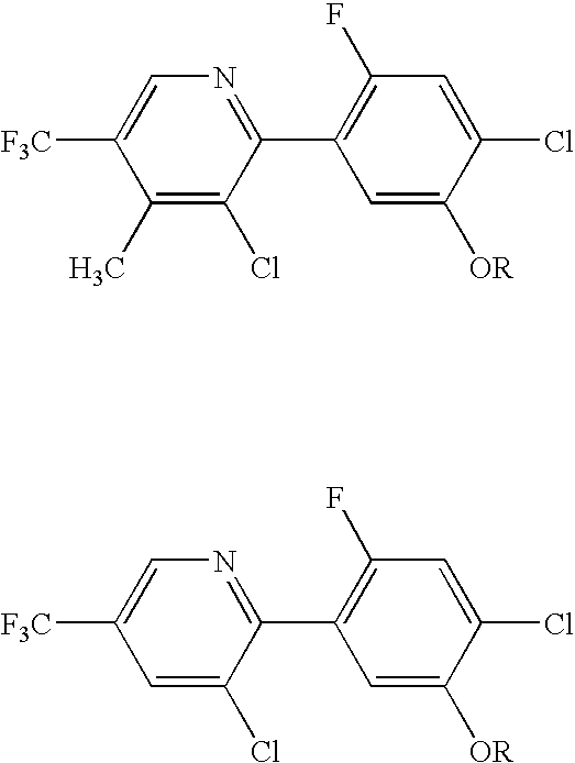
N1=C(C2=C(F)C=C(Cl)C([OR])=C2)C(Cl)=C(C)C([F3C])=C1.N1=C(C2=C(F)C=C(Cl)C([OR])=C2)C(Cl)=CC([F3C])=C1
